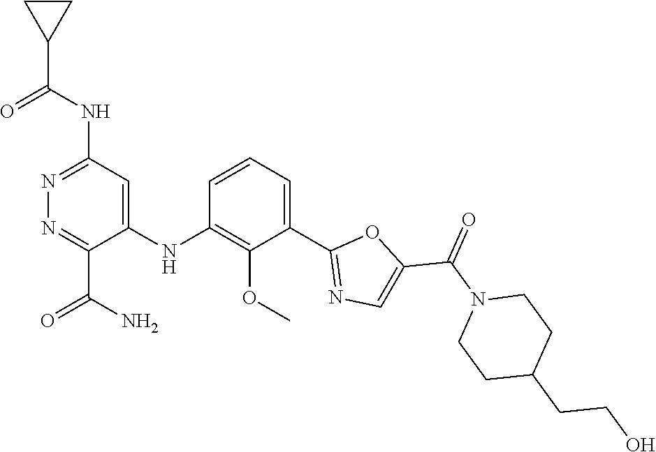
C1=CC=C(C2=NC=C(C(N3CCC(CCO)CC3)=O)O2)C(OC)=C1NC1=CC(NC(C2CC2)=O)=NN=C1C(N)=O
